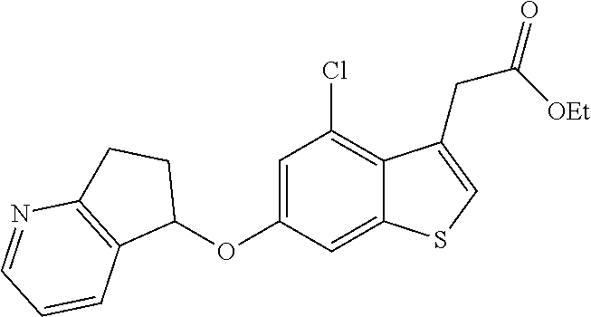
C1=C(OC2CCC3=C2C=CC=N3)C=C2C(=C1Cl)C(CC([OEt])=O)=CS2
